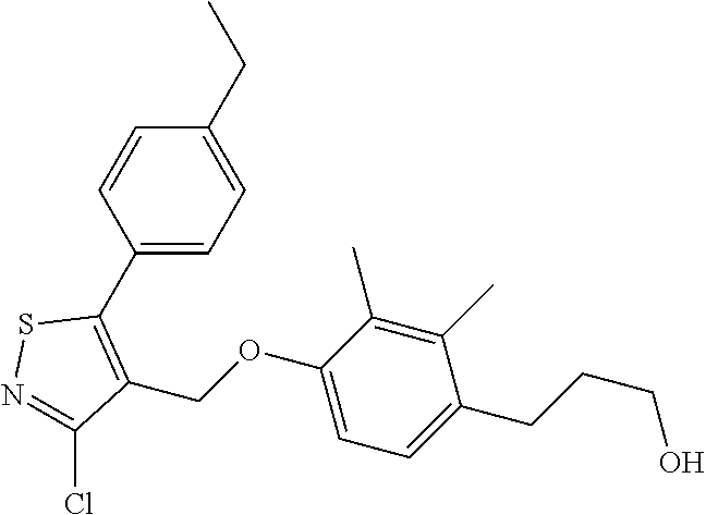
C1(C2=C(COC3=CC=C(CCCO)C(C)=C3C)C(Cl)=NS2)=CC=C(CC)C=C1
